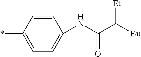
C1=C(*)C=CC(NC(=O)C([Bu])[Et])=C1
